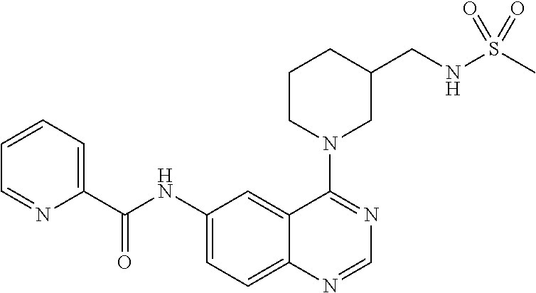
C1(NC(C2=CC=CC=N2)=O)=CC=C2C(=C1)C(N1CC(CNS(C)(=O)=O)CCC1)=NC=N2
